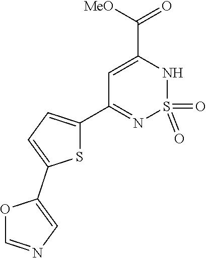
O1C=NC=C1C1=CC=C(C2=NS(=O)(=O)NC(C(=O)[MeO])=C2)S1
